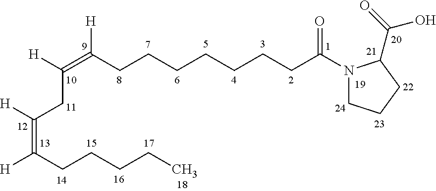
[H]C(=C(CCCCCCCC(=O)N1CCCC1C(=O)O)[H])CC([H])=C([H])CCCCC
